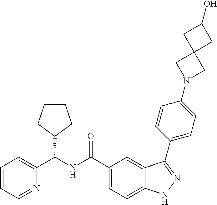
C1=CC=NC(C(NC(C2=CC=C3C(=C2)C(C2=CC=C(N4CC5(C4)CC(O)C5)C=C2)=NN3)=O)C2CCCC2)=C1
